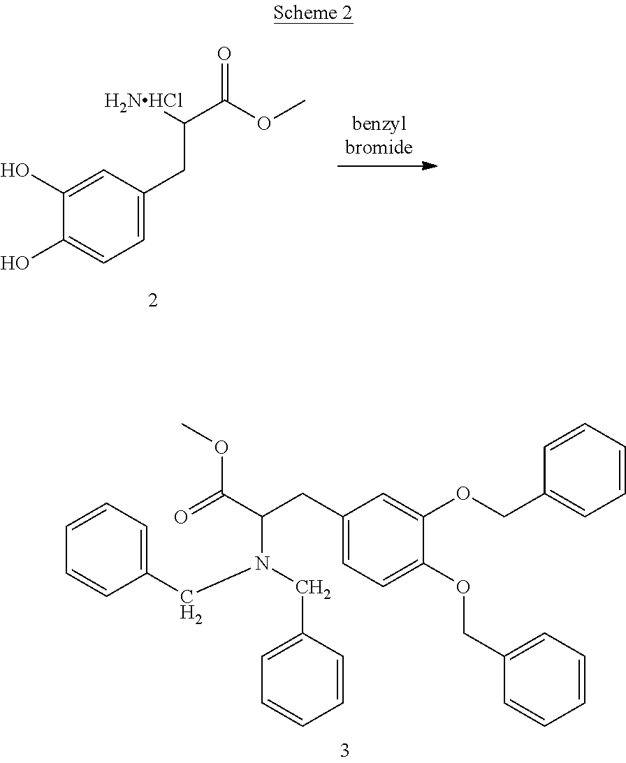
C1(O)=CC=C(CC(C(OC)=O)[H2NHCl])C=C1O.C1=CC(CN(CC2=CC=CC=C2)C(CC2=CC=C(OCC3=CC=CC=C3)C(OCC3=CC=CC=C3)=C2)C(OC)=O)=CC=C1
